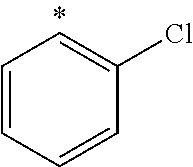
C1=CC=CC(Cl)=C1
